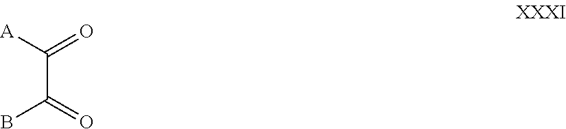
[A]C(C(B)=O)=O
